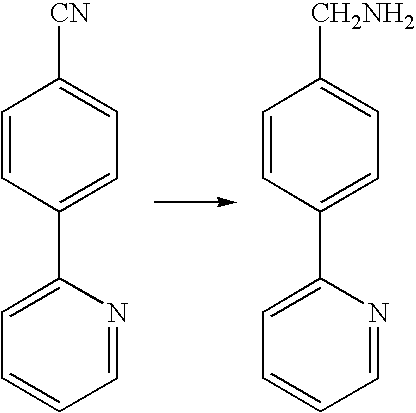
C1=CC(C2=CC=CC=N2)=CC=C1[CN].C1=CC(C2=CC=CC=N2)=CC=C1[CH2NH2]
